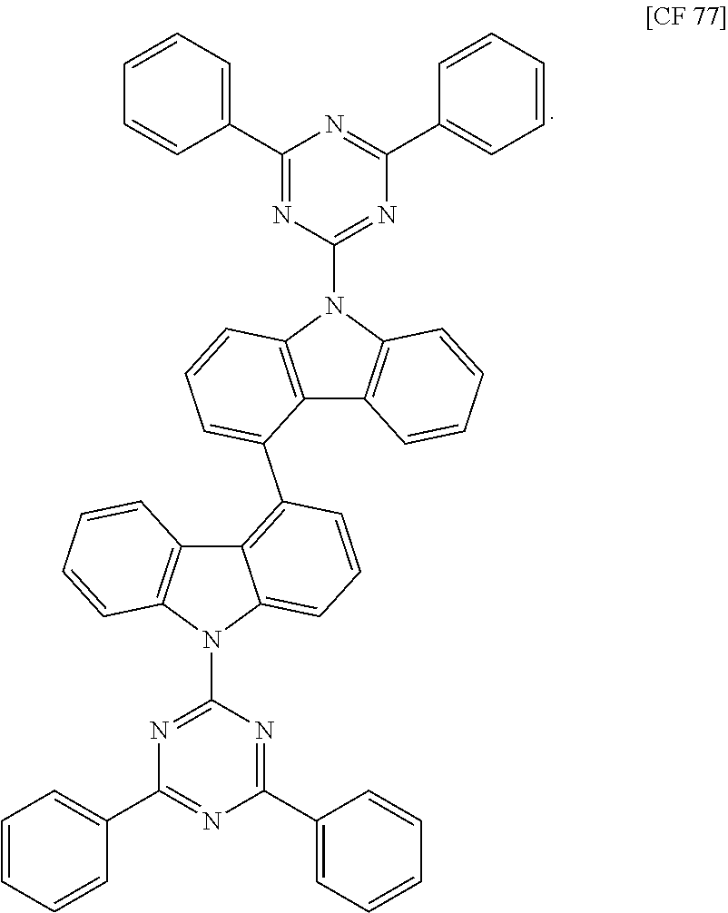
C1(C2=CC=CC=C2)=NC(N2C3=C(C4=C2C=CC=C4)C(C2=C4C5=C(N(C6=NC(C7=CC=CC=C7)=NC(C7=CC=CC=C7)=N6)C4=CC=C2)C=CC=C5)=CC=C3)=NC(C2=CC=CC=C2)=N1
